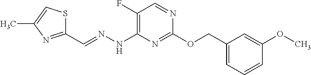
C1(F)=C(NN=CC2=NC(C)=CS2)N=C(OCC2=CC=CC(OC)=C2)N=C1
